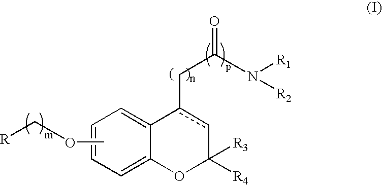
C1=C2C(=CC=C1)c(CC(N([R1])[R2])=O)cC([R4])([R3])O2.COC[R]
